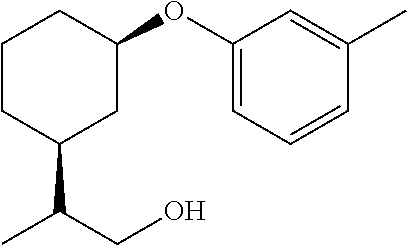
C1CC(C(CO)C)CC(OC2=CC=CC(C)=C2)C1
